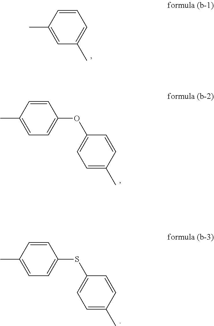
C1=CC(C)=CC(C)=C1.C1=CC(C)=CC=C1OC1=CC=C(C)C=C1.C1=CC(C)=CC=C1SC1=CC=C(C)C=C1
